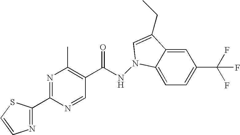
C1=C2C(=CC=C1C(F)(F)F)N(NC(C1=C(C)N=C(C3=NC=CS3)N=C1)=O)C=C2CC
